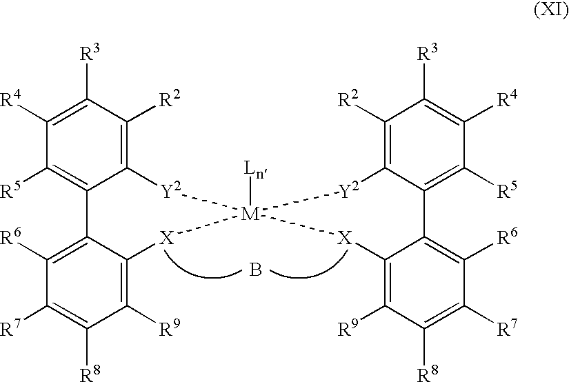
B.C1([R5])=C2C3=C([R6])C([R7])=C([R8])C([R9])=C3[X][M]3([Ln])([Y2]C2=C([R2])C([R3])=C1[R4])[Y2]C1=C([R2])C([R3])=C([R4])C([R5])=C1C1=C([R6])C([R7])=C([R8])C([R9])=C1[X]3
